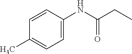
C1=CC(NC(CC)=O)=CC=C1C
